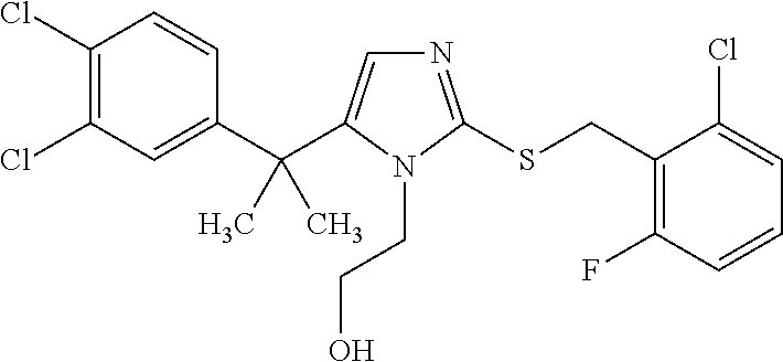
C1(C(C2=CN=C(SCC3=C(F)C=CC=C3Cl)N2CCO)(C)C)=CC(Cl)=C(Cl)C=C1
